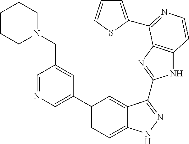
C1(C2=CN=CC(CN3CCCCC3)=C2)=CC=C2C(=C1)C(C1=NC3=C(N1)C=CN=C3C1=CC=CS1)=NN2
